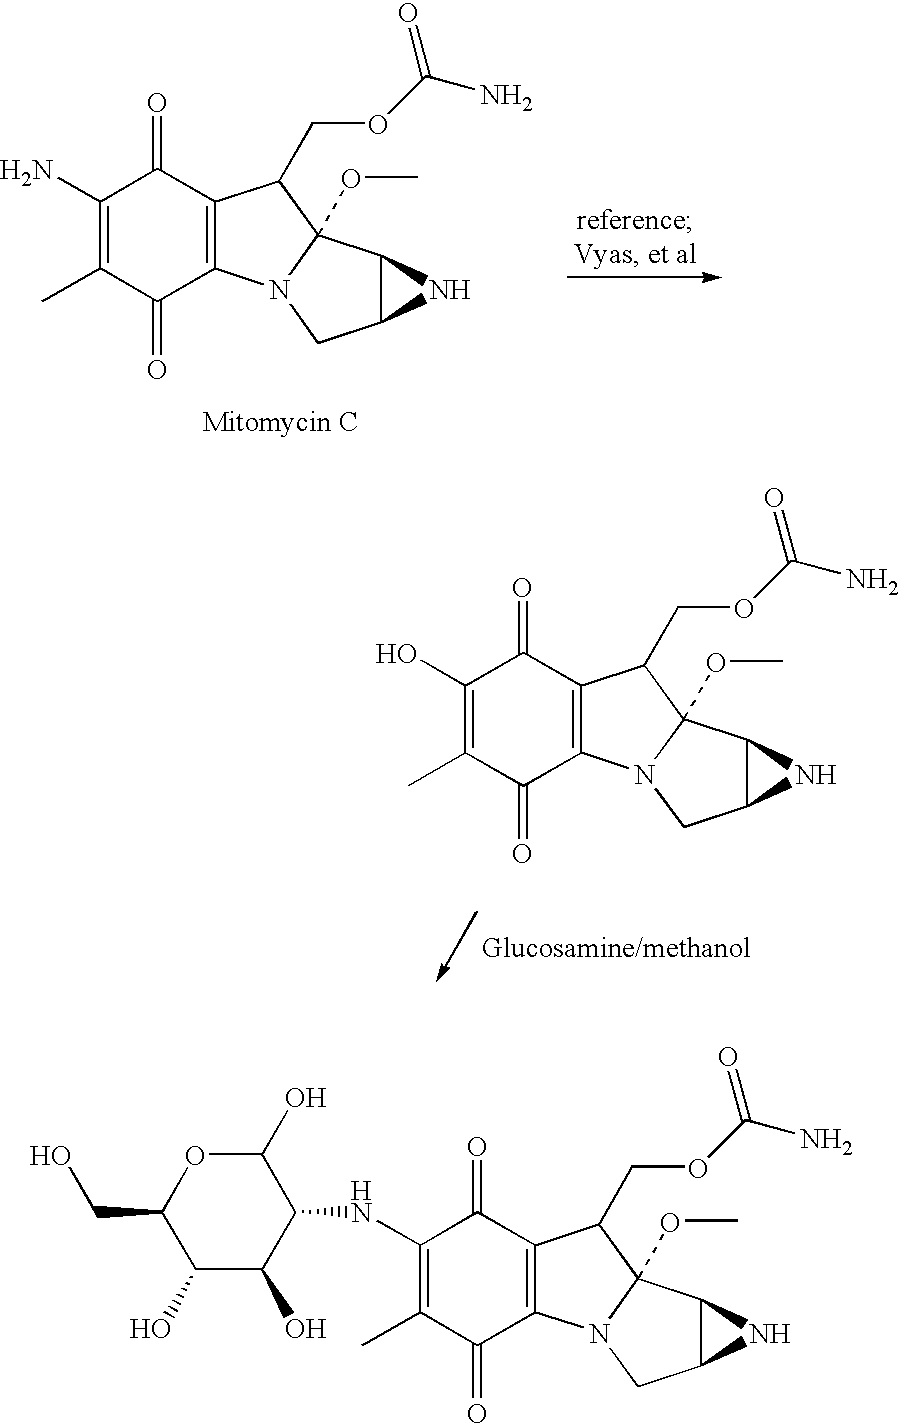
C1(N)=C(C)C(=O)C2=C(C1=O)C(COC(N)=O)C1(OC)N2CC2C1N2.C1(O)=C(C)C(=O)C2=C(C1=O)C(COC(N)=O)C1(OC)N2CC2C1N2.C1(NC2C(O)OC(CO)C(O)C2O)=C(C)C(=O)C2=C(C1=O)C(COC(N)=O)C1(OC)N2CC2C1N2
